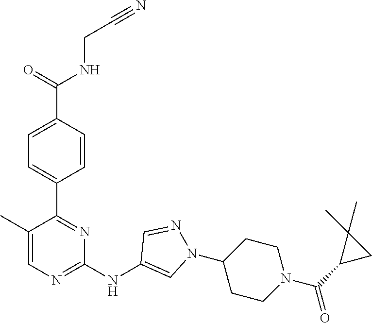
C(CNC(C1=CC=C(C2=NC(NC3=CN(C4CCN(C(=O)C5CC5(C)C)CC4)N=C3)=NC=C2C)C=C1)=O)#N
